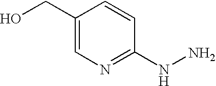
C1(CO)=CN=C(NN)C=C1
